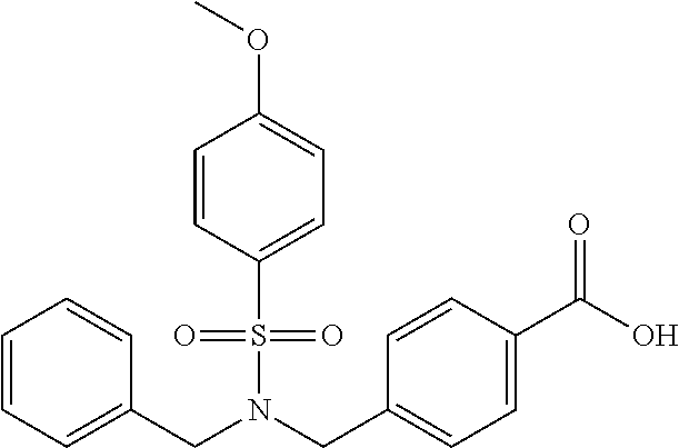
C1=CC(S(=O)(=O)N(CC2=CC=CC=C2)CC2=CC=C(C(=O)O)C=C2)=CC=C1OC
